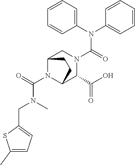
C(N1C2C(C(=O)O)N(C(N(C3=CC=CC=C3)C3=CC=CC=C3)=O)CC1CC2)(=O)N(C)CC1=CC=C(C)S1
